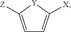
C1=C([Z])[Y]C([X])=C1
